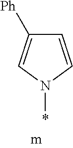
C1([Ph])=CN(*)C=C1
